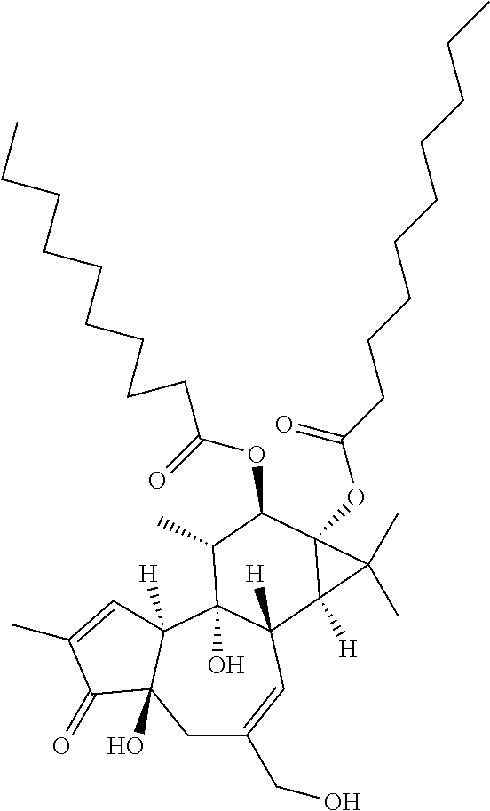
C1C(CO)=CC2([H])C(O)(C3([H])C1(O)C(=O)C(C)=C3)C(C)C(OC(CCCCCCCCC)=O)C1(OC(CCCCCCCCC)=O)C2([H])C1(C)C
